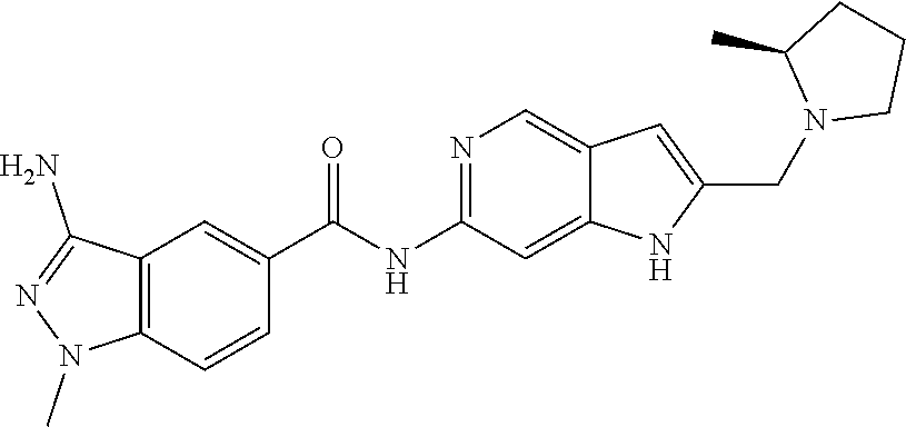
C1(NC(C2=CC3=C(C=C2)N(C)N=C3N)=O)=NC=C2C(=C1)NC(CN1CCCC1C)=C2
